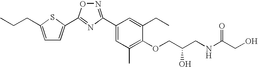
N1=C(C2=CC(C)=C(OCC(CNC(CO)=O)O)C(CC)=C2)N=C(C2=CC=C(CCC)S2)O1
